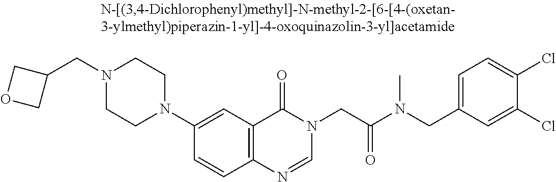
C(N1CCN(C2=CC3=C(C=C2)N=CN(CC(N(CC2=CC=C(Cl)C(Cl)=C2)C)=O)C3=O)CC1)C1COC1
